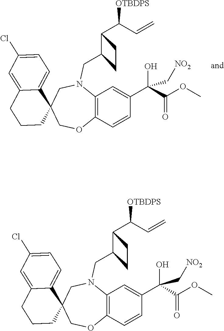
C1OC2=C(N(CC3C(C(C=C)[OTBDPS])CC3)CC13C1=CC=C(Cl)C=C1CCC3)C=C(C(C(OC)=O)(O)C[NO2])C=C2.C1OC2=C(N(CC3C(C(C=C)[OTBDPS])CC3)CC13C1=CC=C(Cl)C=C1CCC3)C=C(C(C(OC)=O)(O)C[NO2])C=C2
